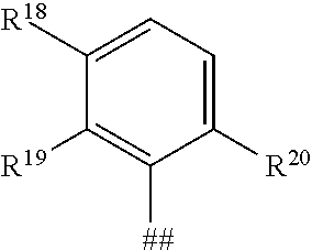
C1([R20])=CC=C([R18])C([R19])=C1[##]
